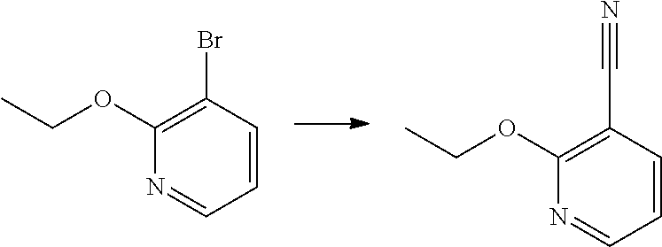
C1=CC(Br)=C(OCC)N=C1.C1=CC(C#N)=C(OCC)N=C1
